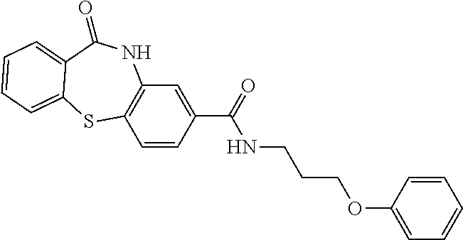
C1=CC(C(=O)NCCCOC2=CC=CC=C2)=CC2=C1SC1=CC=CC=C1C(=O)N2
